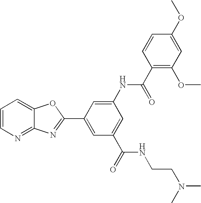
C1=CN=C2C(=C1)OC(C1=CC(C(NCCN(C)C)=O)=CC(NC(C3=C(OC)C=C(OC)C=C3)=O)=C1)=N2
